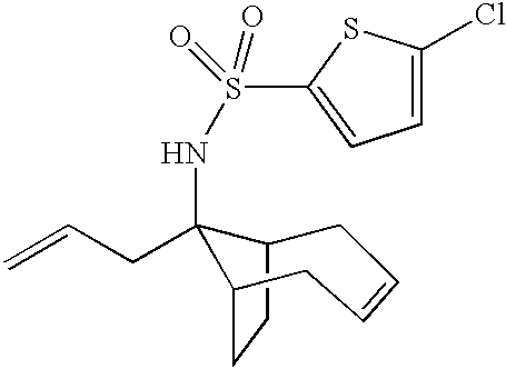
C12CCC(C1(CC=C)NS(C1=CC=C(Cl)S1)(=O)=O)CC=CC2
